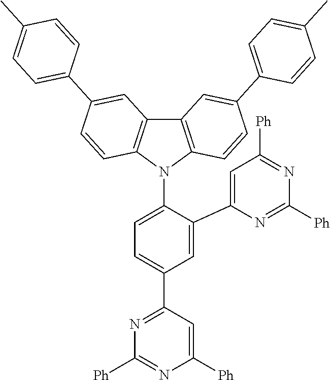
C1=C(C2=CC([Ph])=NC([Ph])=N2)C(N2C3=C(C4=C2C=CC(C2=CC=C(C)C=C2)=C4)C=C(C2=CC=C(C)C=C2)C=C3)=CC=C1C1=NC([Ph])=NC([Ph])=C1
